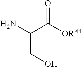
OCC(N)C([ORA4])=O
